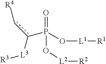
O=P(O[L2][R2])(O[L1][R1])c(c[R4])[L3][R3]
